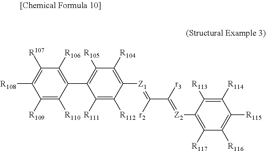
C1([R111])=C([R112])C([Z1]=C(C([r3])=[Z2]C2=C([R117])C([R116])=C([R115])C([R114])=C2[R113])[r2])=C([R104])C([R105])=C1C1=C([R106])C([R107])=C([R108])C([R109])=C1[R110]
